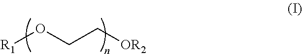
[R1]OCC[OR2]
